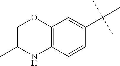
C12=C(C=CC(C(C)(C)C)=C1)NC(C)CO2
